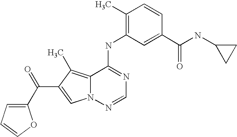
C1(C)=C(NC2=NC=NN3C2=C(C)C(C(C2=CC=CO2)=O)=C3)C=C(C(NC2CC2)=O)C=C1
